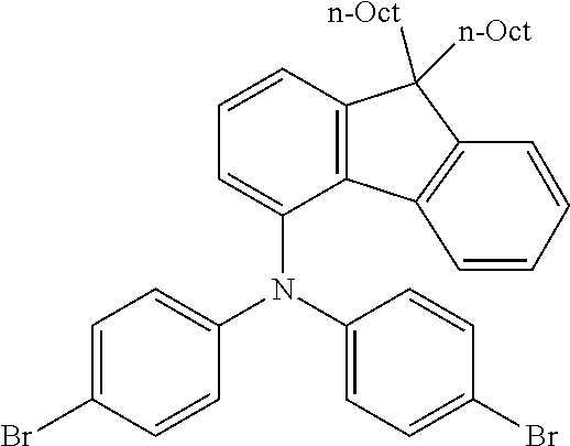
C12=C(C=CC=C1N(C1=CC=C(Br)C=C1)C1=CC=C(Br)C=C1)C([n-Oct])([n-Oct])C1=C2C=CC=C1
